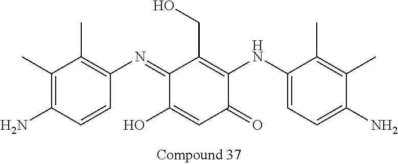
C1(C)=C(N)C=CC(N=C2C(O)=CC(=O)C(NC3=CC=C(N)C(C)=C3C)=C2CO)=C1C
